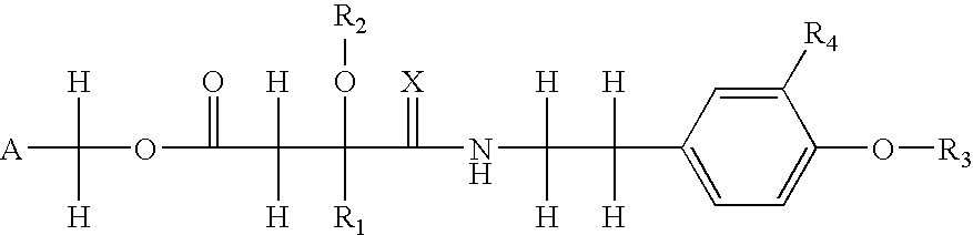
C1=C(C([H])([H])C([H])([H])NC(=[X])C(O[R2])(C([H])([H])C(=O)OC([H])([H])[A])[R1])C=C([R4])C(O[R3])=C1
